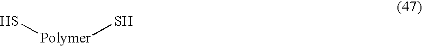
S[Polymer]S
